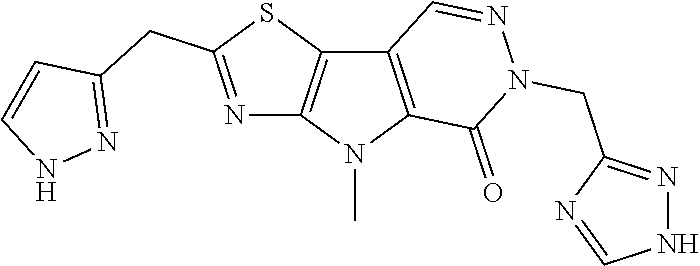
C12=C(N(C)C3=C1C=NN(CC1=NNC=N1)C3=O)N=C(CC1=NNC=C1)S2
